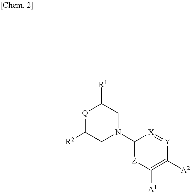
C1(N2CC([R1])[Q]C([R2])C2)=[Z]C([A1])=C([A2])[Y]=[X]1
